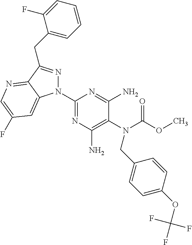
C1(N2N=C(CC3=CC=CC=C3F)C3=NC=C(F)C=C23)=NC(N)=C(N(C(OC)=O)CC2=CC=C(OC(F)(F)F)C=C2)C(N)=N1
